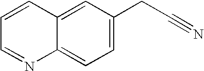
C12=CC=C(CC#N)C=C1C=CC=N2
